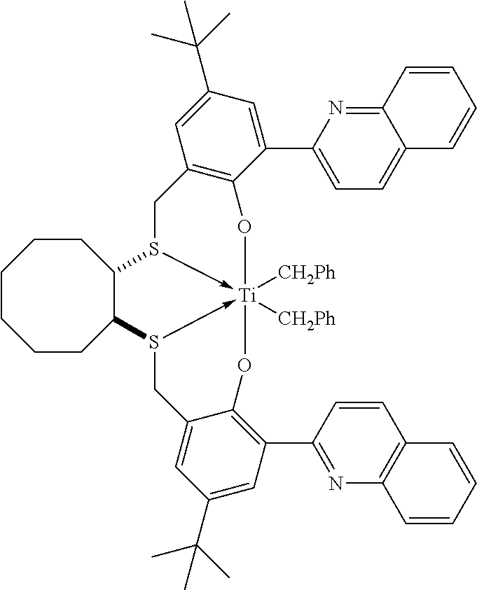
C1CC2C(CCCC1)S1->[Ti]3([CH2Ph])([CH2Ph])(-S2CC2=CC(C(C)(C)C)=CC(C4=NC5=C(C=C4)C=CC=C5)=C2O3)OC2=C(C1)C=C(C(C)(C)C)C=C2C1=CC=C2C(=N1)C=CC=C2
